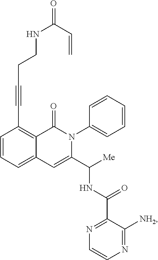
C1=CC=C2C(=C1C#CCCNC(=O)C=C)C(=O)N(C1=CC=CC=C1)C(C([Me])NC(=O)C1=NC=CN=C1[NH2])=C2
